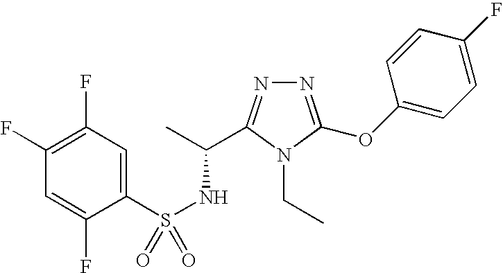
N1=C(OC2=CC=C(F)C=C2)N(CC)C(C(C)NS(=O)(C2=CC(F)=C(F)C=C2F)=O)=N1
